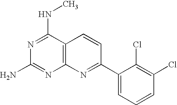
C12=C(C(NC)=NC(N)=N1)C=CC(C1=CC=CC(Cl)=C1Cl)=N2
